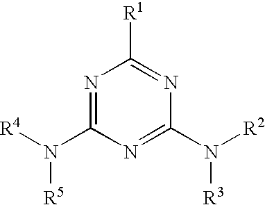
N1=C(N([R4])[R5])N=C(N([R2])[R3])N=C1[R1]
